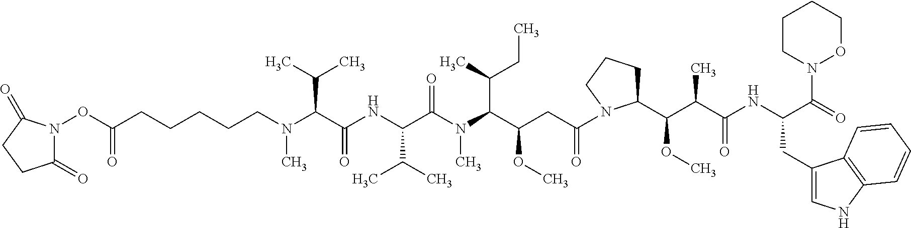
C1(=O)CCC(=O)N1OC(CCCCCN(C(C(NC(C(N(C(C(CC(=O)N1C(C(C(C(=O)NC(CC2=CNC3=C2C=CC=C3)C(N2OCCCC2)=O)C)OC)CCC1)OC)C(CC)C)C)=O)C(C)C)=O)C(C)C)C)=O
